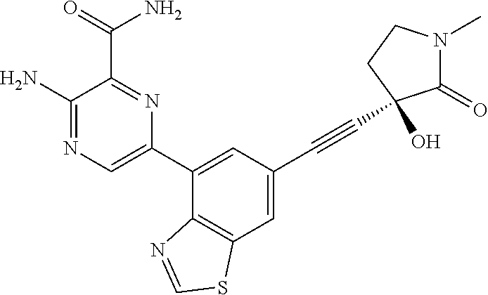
N1=C(N)C(C(=O)N)=NC(C2=CC(C#CC3(O)C(=O)N(C)CC3)=CC3=C2N=CS3)=C1
